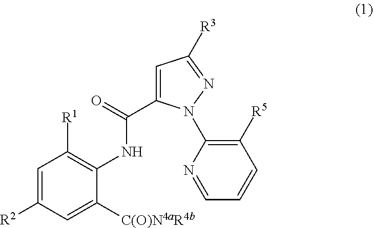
C1=C([R2])C=C([C(O)N4aR4b])C(NC(=O)C2=CC([R3])=NN2C2=C([R5])C=CC=N2)=C1[R1]
